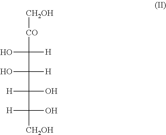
[CH2OH][CO]C([H])(O)C(O)([H])C([H])(O)C([H])(O)[CH2OH]
